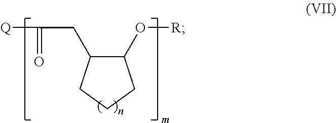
C1(CC([Q])=O)CCCC1O[R]
